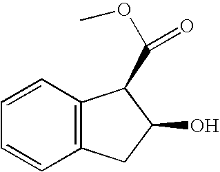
C1=CC=CC2=C1C(C(OC)=O)C(O)C2
